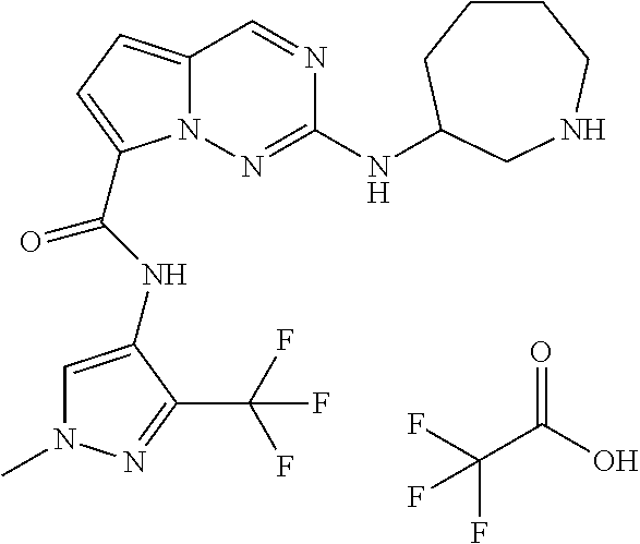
O=C(O)C(F)(F)F.N1=CC2=CC=C(C(NC3=CN(C)N=C3C(F)(F)F)=O)N2N=C1NC1CCCCNC1
